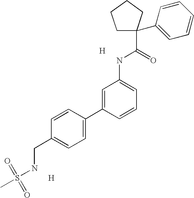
C1=C(C2=CC=C(CNS(=O)(=O)C)C=C2)C=CC=C1NC(C1(C2=CC=CC=C2)CCCC1)=O.[H].[H]
